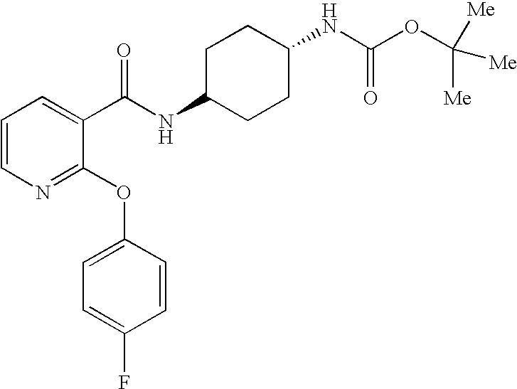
N1=C(OC2=CC=C(F)C=C2)C(C(NC2CCC(NC(OC([Me])([Me])[Me])=O)CC2)=O)=CC=C1
